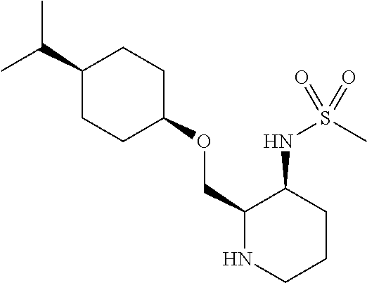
C1(C(C)C)CCC(OCC2NCCCC2NS(C)(=O)=O)CC1
